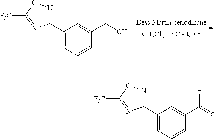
C1(C2=NOC([F3C])=N2)=CC=CC(CO)=C1.C1(C2=NOC([F3C])=N2)=CC=CC(C(=O)[H])=C1
